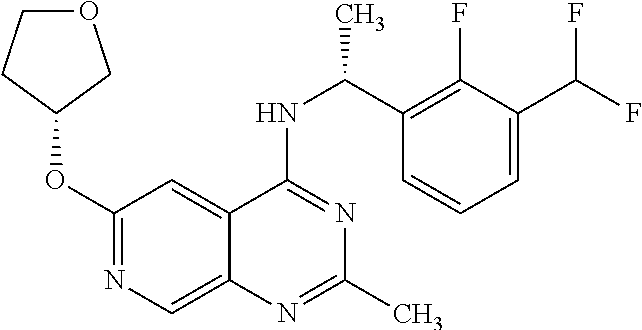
N1=C(NC(C2=C(F)C(C(F)F)=CC=C2)C)C2=CC(OC3CCOC3)=NC=C2N=C1C
